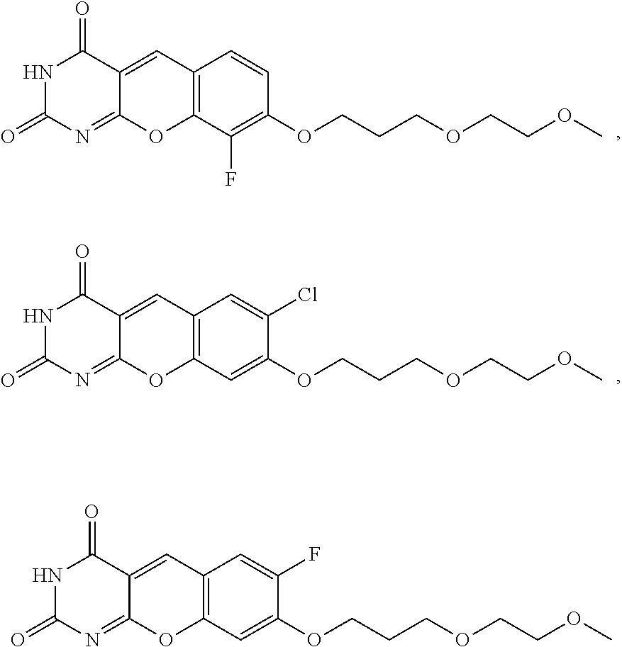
O=C1NC(=O)C2=CC3=C(OC2=N1)C(F)=C(OCCCOCCOC)C=C3.O=C1NC(=O)C2=CC3=C(C=C(OCCCOCCOC)C(Cl)=C3)OC2=N1.O=C1NC(=O)C2=CC3=C(C=C(OCCCOCCOC)C(F)=C3)OC2=N1
